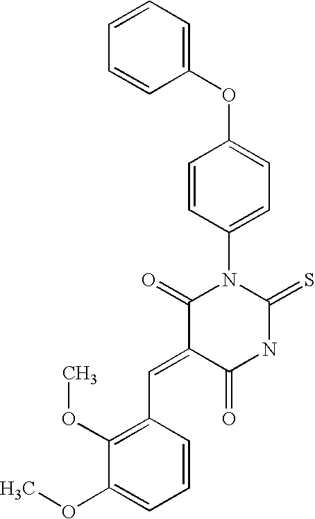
O=C1C(=CC2=C(OC)C(OC)=CC=C2)C(=O)N(C2=CC=C(OC3=CC=CC=C3)C=C2)C(=S)N1
